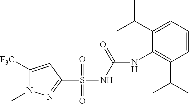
C1([F3C])=CC(S(NC(=O)NC2=C(C(C)C)C=CC=C2C(C)C)(=O)=O)=NN1C
